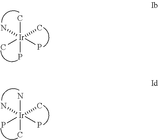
C[Ir](P)(N)(C)(P)C.N[Ir](C)(N)(C)(P)P
